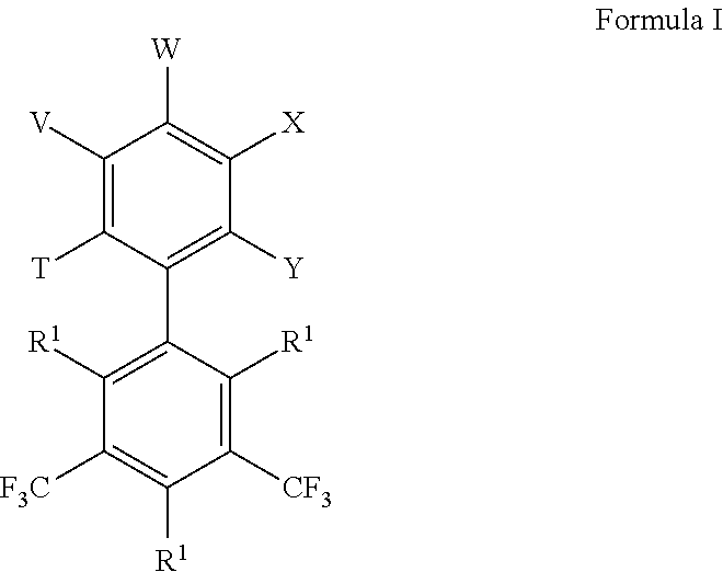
C1([V])=C([T])C(C2=C([R1])C([F3C])=C([R1])C([CF3])=C2[R1])=C([Y])C([X])=C1[W]
